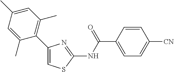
C1=CC(C(NC2=NC(C3=C(C)C=C(C)C=C3C)=CS2)=O)=CC=C1[CN]
